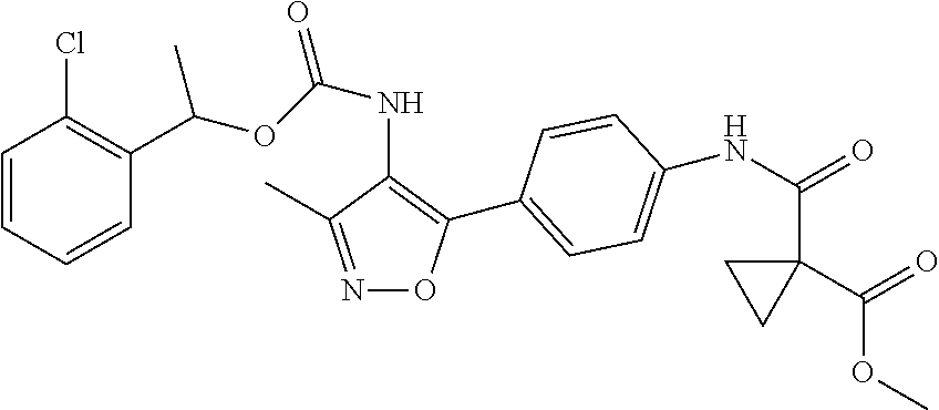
C1=CC=CC(C(OC(NC2=C(C3=CC=C(NC(=O)C4(C(=O)OC)CC4)C=C3)ON=C2C)=O)C)=C1Cl
